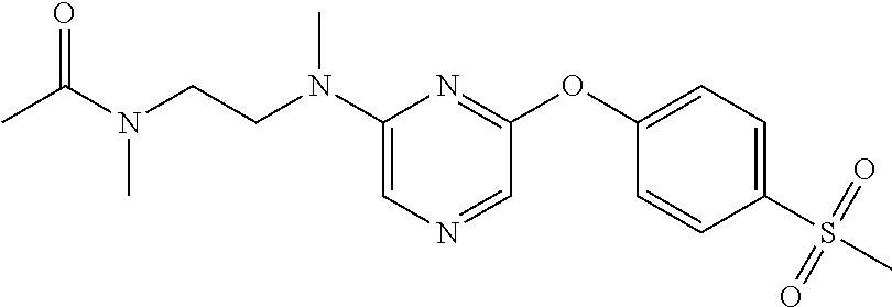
C1(N(CCN(C(C)=O)C)C)=CN=CC(OC2=CC=C(S(C)(=O)=O)C=C2)=N1
